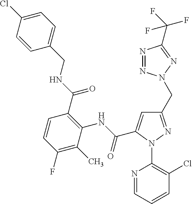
C1=CC(Cl)=CC=C1CNC(=O)C1=C(NC(=O)C2=CC(CN3N=NC(C(F)(F)F)=N3)=NN2C2=C(Cl)C=CC=N2)C(C)=C(F)C=C1
